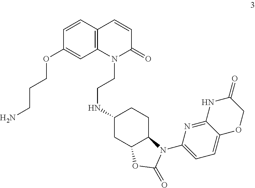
N1(CCNC2CC3C(CC2)N(C2=CC=C4C(=N2)NC(=O)CO4)C(=O)O3)C(=O)C=CC2=C1C=C(OCCCN)C=C2
